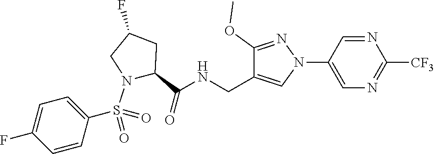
C1(C(NCC2=CN(C3=CN=C([CF3])N=C3)N=C2OC)=O)CC(F)CN1S(=O)(=O)C1=CC=C(F)C=C1
